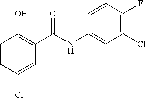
C1=CC(Cl)=CC(C(NC2=CC(Cl)=C(F)C=C2)=O)=C1O
